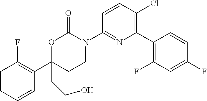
C1=CC(Cl)=C(C2=C(F)C=C(F)C=C2)N=C1N1C(=O)OC(C2=C(F)C=CC=C2)(CCO)CC1
